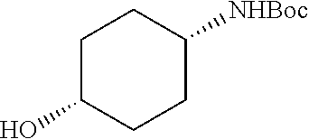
C1C(O)CCC([NHBoc])C1
